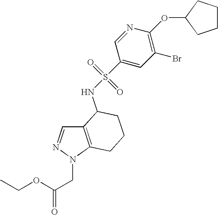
C12=C(N(CC(=O)OCC)N=C1)CCCC2NS(=O)(=O)C1=CC(Br)=C(OC2CCCC2)N=C1
